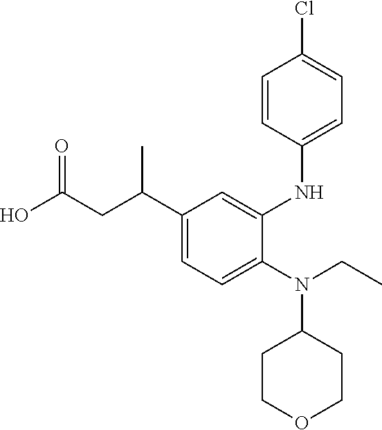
N(C1CCOCC1)(C1=CC=C(C(CC(O)=O)C)C=C1NC1=CC=C(Cl)C=C1)CC
